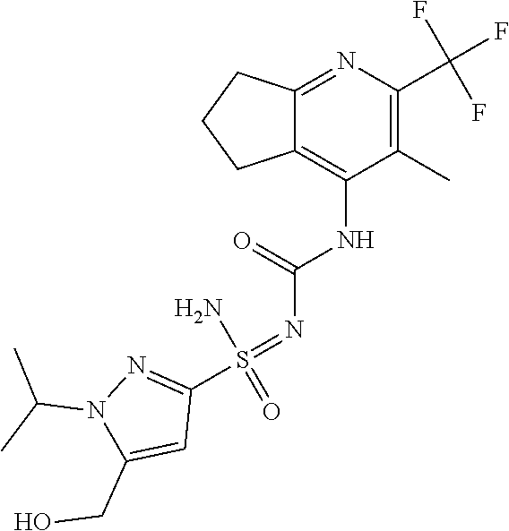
N(C(=O)NC1=C2CCCC2=NC(C(F)(F)F)=C1C)=S(C1=NN(C(C)C)C(CO)=C1)(=O)N
